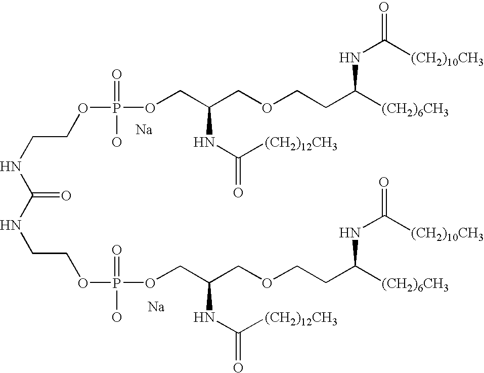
[Na].[Na].N(CCOP(OCC(COCCC([(CH2)6CH3])NC(=O)[(CH2)10CH3])NC(=O)[(CH2)12CH3])(=O)O)C(=O)NCCOP(O)(=O)OCC(COCCC([(CH2)6CH3])NC(=O)[(CH2)10CH3])NC(=O)[(CH2)12CH3]
